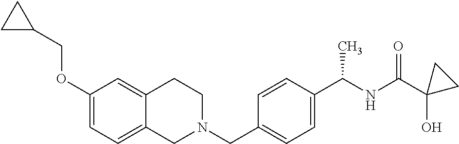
C1(OCC2CC2)=CC=C2C(=C1)CCN(CC1=CC=C(C(NC(=O)C3(O)CC3)C)C=C1)C2
